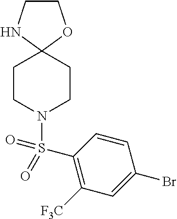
C1COC2(N1)CCN(S(=O)(=O)C1=C([F3C])C=C(Br)C=C1)CC2
